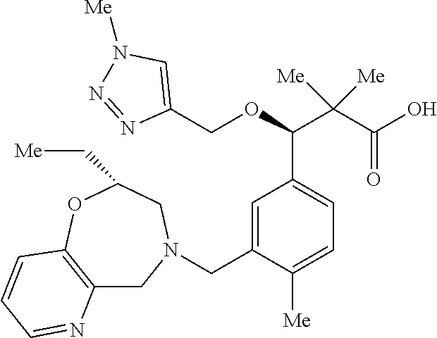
C1=C(CN2CC3=C(OC(C[Me])C2)C=CC=N3)C([Me])=CC=C1C(OCC1=CN([Me])N=N1)C(C(O)=O)([Me])[Me]
